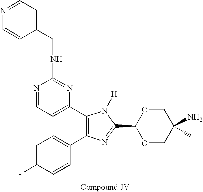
C1=C(F)C=CC(C2=C(C3=CC=NC(NCC4=CC=NC=C4)=N3)N([H])C(C3OCC(N)(C)CO3)=N2)=C1
